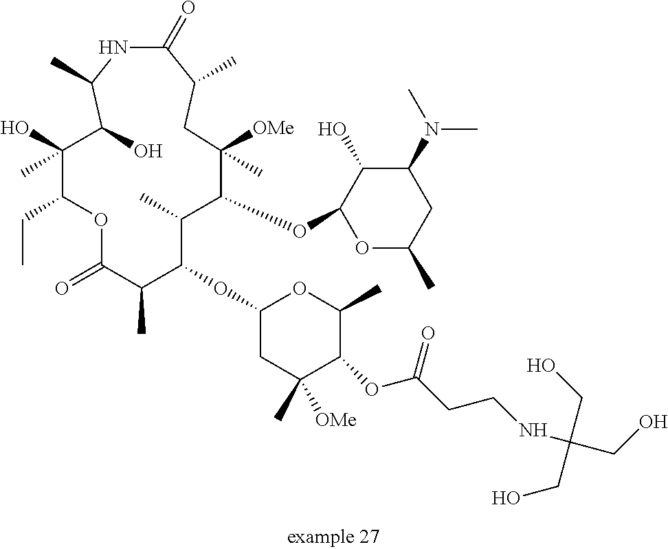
C1(OC2C(C)C(OC3OC(C)CC(N(C)C)C3O)C([OMe])(C)CC(C)C(=O)NC(C)C(O)C(C)(O)C(CC)OC(=O)C2C)CC(C)([OMe])C(OC(CCNC(CO)(CO)CO)=O)C(C)O1
